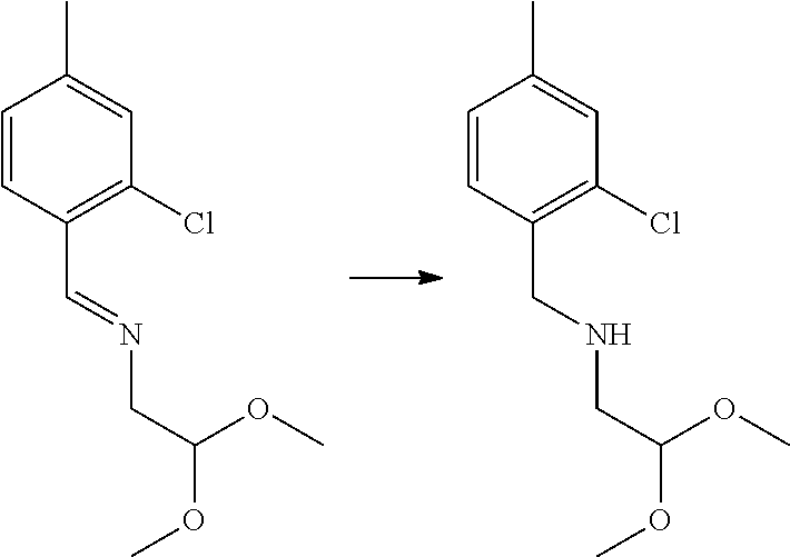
CC1=CC(Cl)=C(C=NCC(OC)OC)C=C1.CC1=CC(Cl)=C(CNCC(OC)OC)C=C1
